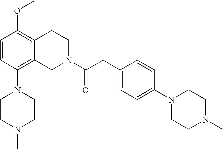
C1=CC(N2CCN(C)CC2)=C2C(=C1OC)CCN(C(CC1=CC=C(N3CCN(C)CC3)C=C1)=O)C2
